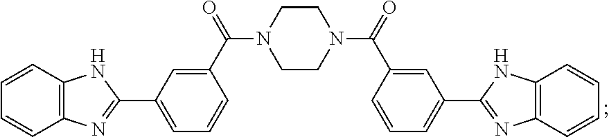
C1=CC2=C(C=C1)N=C(C1=CC=CC(C(N3CCN(C(C4=CC(C5=NC6=C(N5)C=CC=C6)=CC=C4)=O)CC3)=O)=C1)N2
